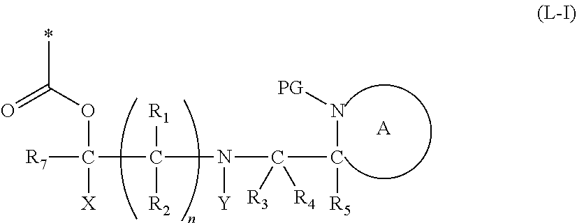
O=C(OC([X])([R7])C(N(C([R3])([R4])C(N[PG])[R5])[Y])([R1])[R2])C.[A]
